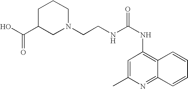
C12=C(NC(=O)NCCN3CCCC(C(O)=O)C3)C=C(C)N=C1C=CC=C2
